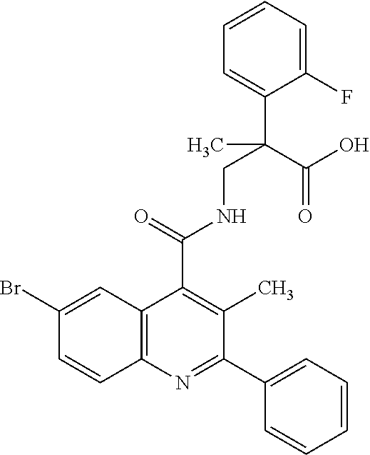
C1(Br)=CC2=C(C=C1)N=C(C1=CC=CC=C1)C(C)=C2C(=O)NCC(C1=CC=CC=C1F)(C(O)=O)C
